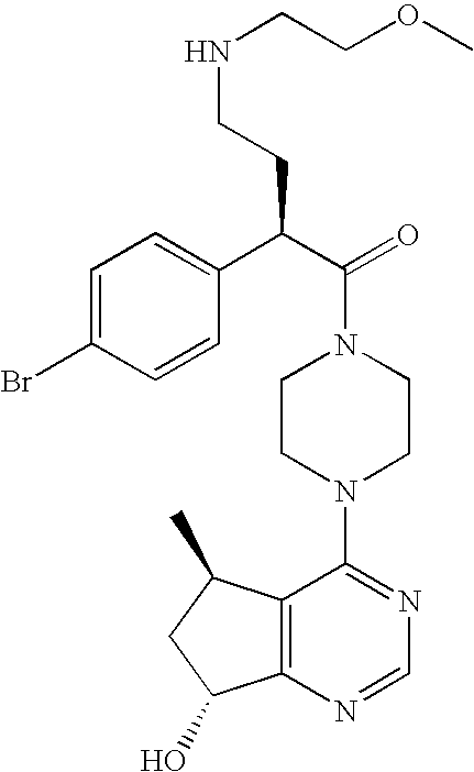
C(N1CCN(C2=NC=NC3=C2C(C)CC3O)CC1)(C(C1=CC=C(Br)C=C1)CCNCCOC)=O
